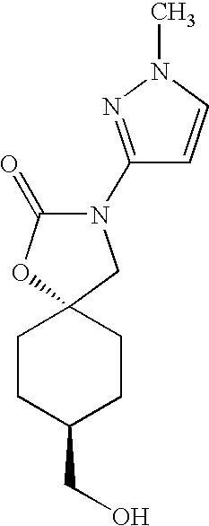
C1CC(CO)CCC12CN(C1=NN(C)C=C1)C(=O)O2
